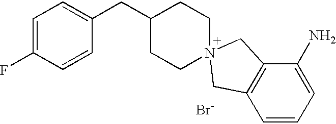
[Br-].C1=C(F)C=CC(CC2CC[N+]3(CC2)CC2=C(C=CC=C2N)C3)=C1
